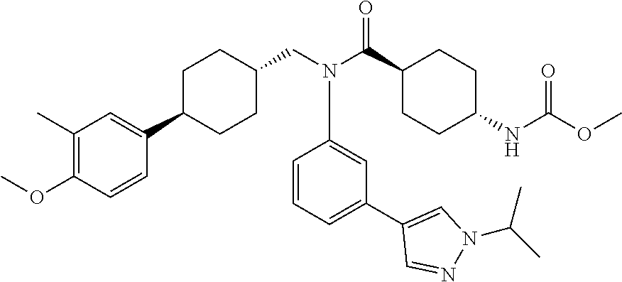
C1=C(C2=CC=CC(N(CC3CCC(C4=CC(C)=C(OC)C=C4)CC3)C(C3CCC(NC(=O)OC)CC3)=O)=C2)C=NN1C(C)C
